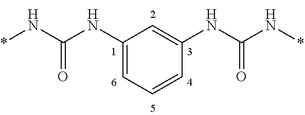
*NC(NC1=CC=CC(NC(N*)=O)=C1)=O
